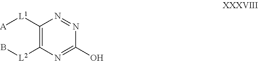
C1([L1][A])=C([L2]B)N=C(O)N=N1
